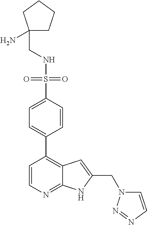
N(S(=O)(=O)C1=CC=C(C2=C3C(=NC=C2)NC(CN2C=CN=N2)=C3)C=C1)CC1(N)CCCC1
